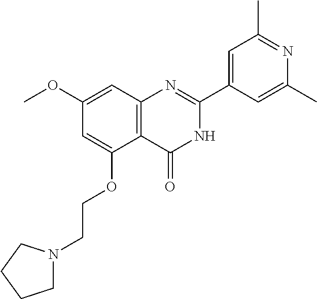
C12=C(C=C(OC)C=C1OCCN1CCCC1)N=C(C1=CC(C)=NC(C)=C1)NC2=O
